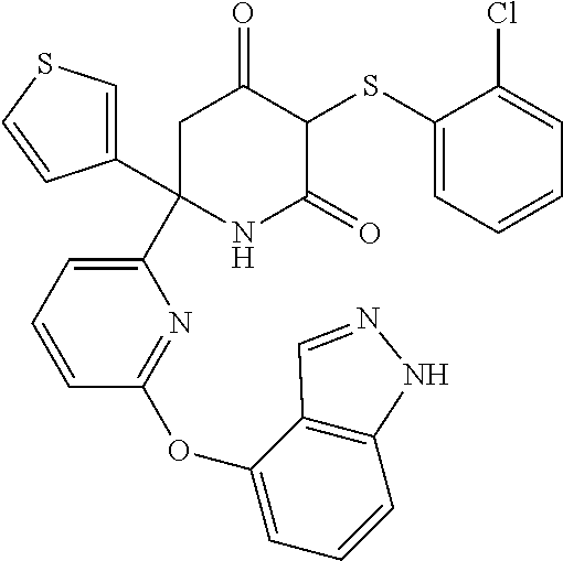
C1(SC2C(=O)CC(C3=CC=CC(OC4=CC=CC5=C4C=NN5)=N3)(C3=CSC=C3)NC2=O)=CC=CC=C1Cl
